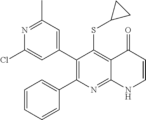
N1=C(C)C=C(C2=C(C3=CC=CC=C3)N=C3C(=C2SC2CC2)C(=O)C=CN3)C=C1Cl
